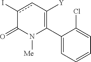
C1(C2=C([Y])cc(I)C(=O)N2[Me])=CC=CC=C1Cl
